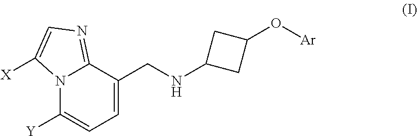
C1([Y])=CC=C(CNC2CC(O[Ar])C2)C2=NC=C([X])N12
